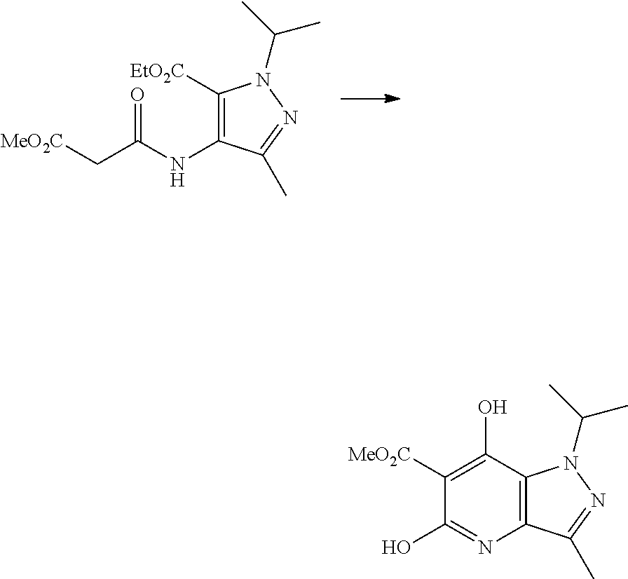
C1(NC(C[MeO2C])=O)=C([EtO2C])N(C(C)C)N=C1C.C12=C(N(C(C)C)N=C1C)C(O)=C([MeO2C])C(O)=N2
